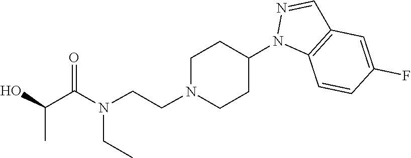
C1CN(CCN(C(=O)C(O)C)CC)CCC1N1N=CC2=C1C=CC(F)=C2
